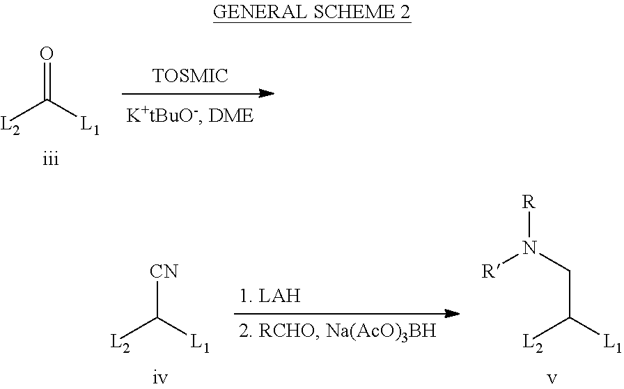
[L2]C([L1])=O.[L2]C([L1])[CN].[L2]C([L1])CN([R])[R]
